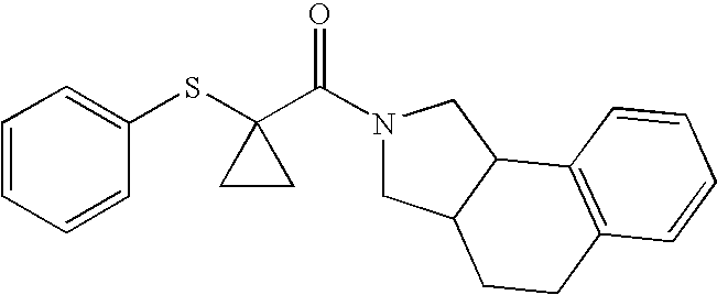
C1=CC=CC(SC2(C(=O)N3CC4C(C3)C3=C(CC4)C=CC=C3)CC2)=C1
